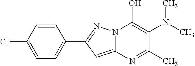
C12=CC(C3=CC=C(Cl)C=C3)=NN1C(O)=C(N(C)C)C(C)=N2
